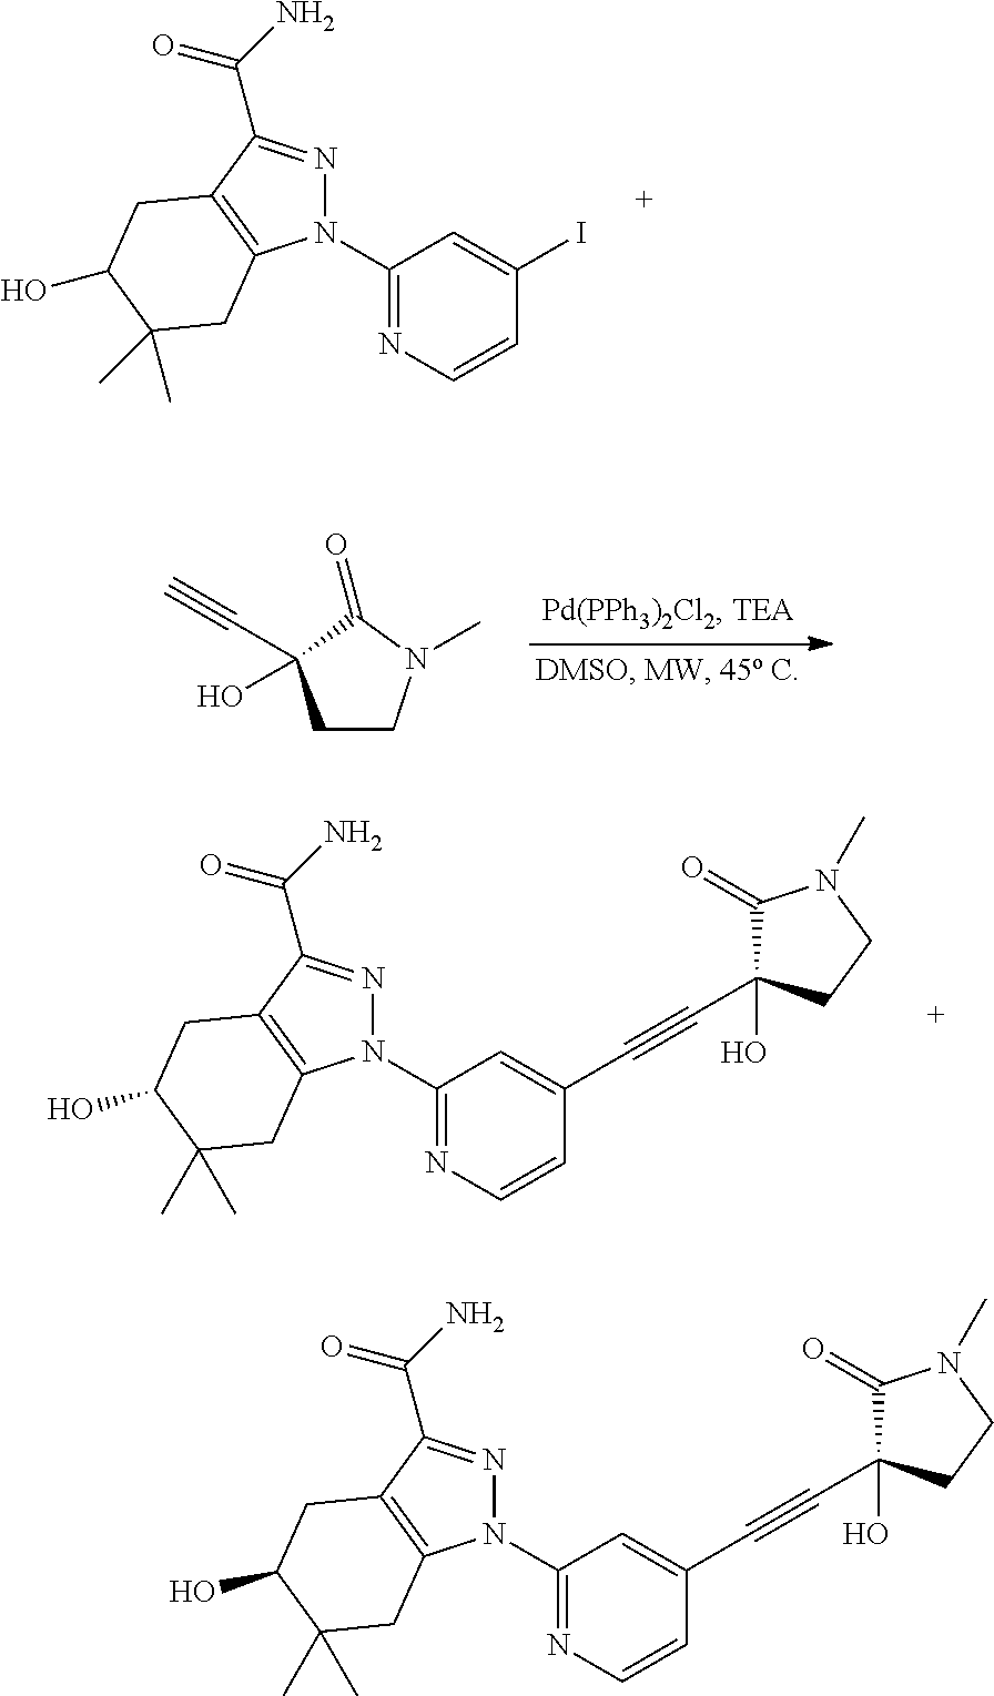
N1=C(N2N=C(C(N)=O)C3=C2CC(C)(C)C(O)C3)C=C(I)C=C1.C1CN(C)C(=O)C1(C#C)O.N1=C(N2N=C(C(N)=O)C3=C2CC(C)(C)C(O)C3)C=C(C#CC2(O)C(=O)N(C)CC2)C=C1.N1=C(N2N=C(C(N)=O)C3=C2CC(C)(C)C(O)C3)C=C(C#CC2(O)C(=O)N(C)CC2)C=C1
